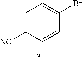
C1=C([CN])C=CC(Br)=C1
